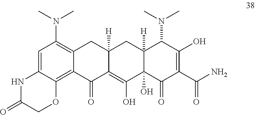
C1=C2C(=C3C(=C1N(C)C)CC1([H])C(=C(O)C4(O)C([H])(C1)C(N(C)C)C(O)=C(C(N)=O)C4=O)C3=O)OCC(=O)N2
